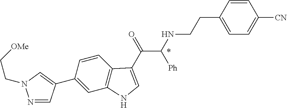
C1(C2=CN(CC[OMe])N=C2)=CC2=C(C=C1)C(C(=O)C(NCCC1=CC=C([CN])C=C1)[Ph])=CN2
